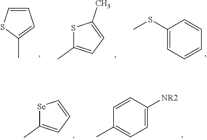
C1(SC)=CC=CC=C1.S1C(C)=CC=C1C.C1(C)=CC=CS1.[Se]1C(C)=CC=C1.C1=CC([NR2])=CC=C1C
